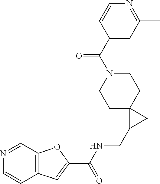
C12=C(C=NC=C1)OC(C(NCC1CC13CCN(C(=O)C1=CC(C)=NC=C1)CC3)=O)=C2
